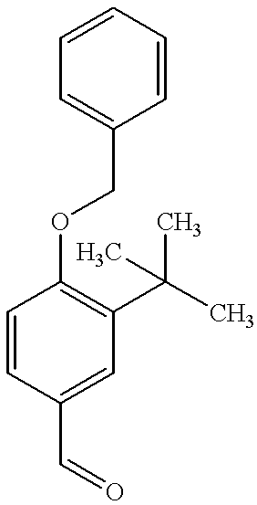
C1=CC(C=O)=CC(C(C)(C)C)=C1OCC1=CC=CC=C1
